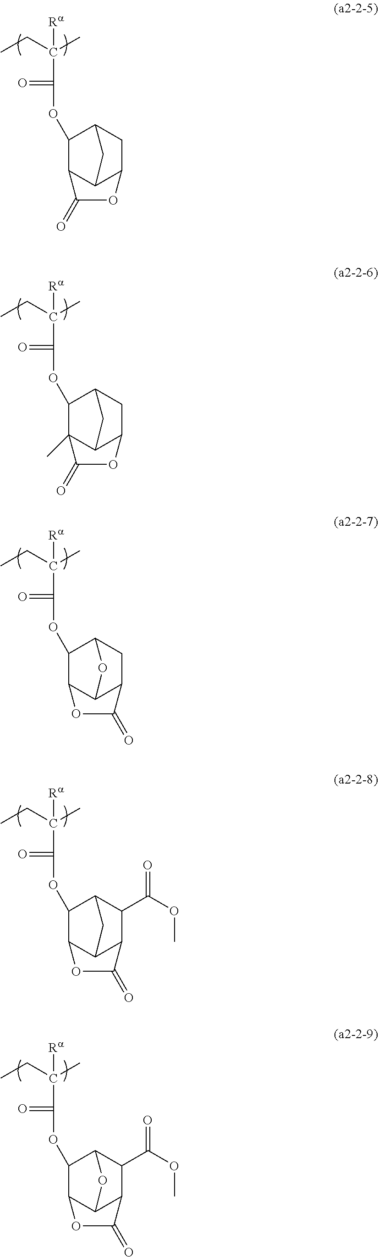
CCC(C)([Ra])C(OC1C2C3C(CC1C3)OC2=O)=O.CCC(C)([Ra])C(OC1C2(C)C3C(CC1C3)OC2=O)=O.CCC(C)([Ra])C(OC1C2C3C(CC1O3)C(=O)O2)=O.CCC(C)([Ra])C(OC1C2C3C(C(C(OC)=O)C1C3)C(=O)O2)=O.CCC(C)([Ra])C(OC1C2C3C(C(C(OC)=O)C1O3)C(=O)O2)=O
